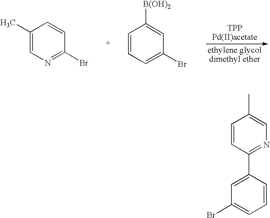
C1(C)=CN=C(Br)C=C1.C1=CC=C(Br)C=C1[B(OH)2].C1(Br)=CC=CC(C2=NC=C(C)C=C2)=C1
